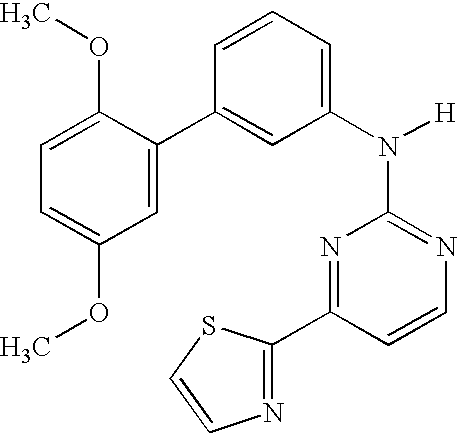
N1=C(N([H])C2=CC=CC(C3=CC(OC)=CC=C3OC)=C2)N=C(C2=NC=CS2)C=C1
